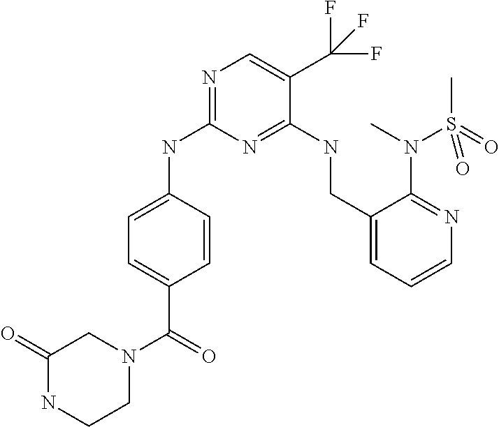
N1=C(NC2=CC=C(C(=O)N3CC(=O)NCC3)C=C2)N=C(NCC2=CC=CN=C2N(C)S(C)(=O)=O)C(C(F)(F)F)=C1
